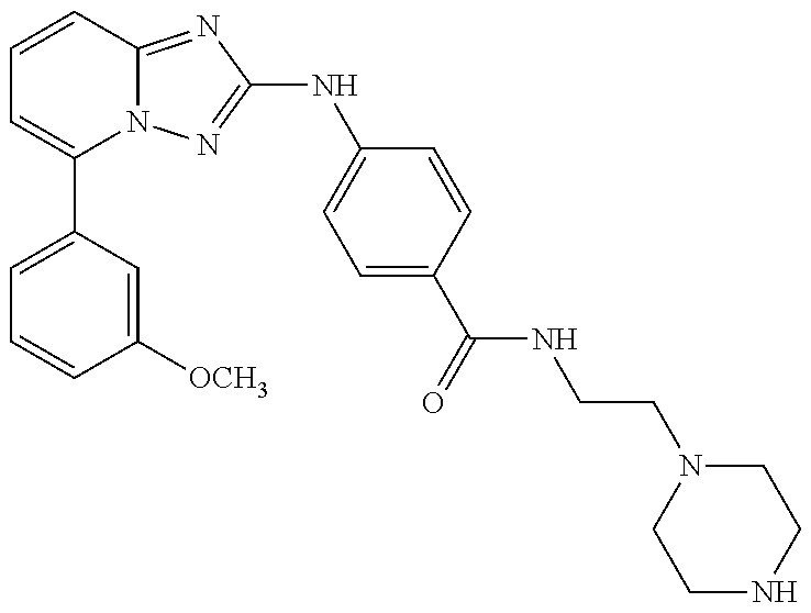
C1=C(C2=CC=CC3=NC(NC4=CC=C(C(=O)NCCN5CCNCC5)C=C4)=NN23)C=C([OCH3])C=C1
